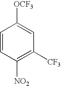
C1=CC([NO2])=C([CF3])C=C1[OCF3]
